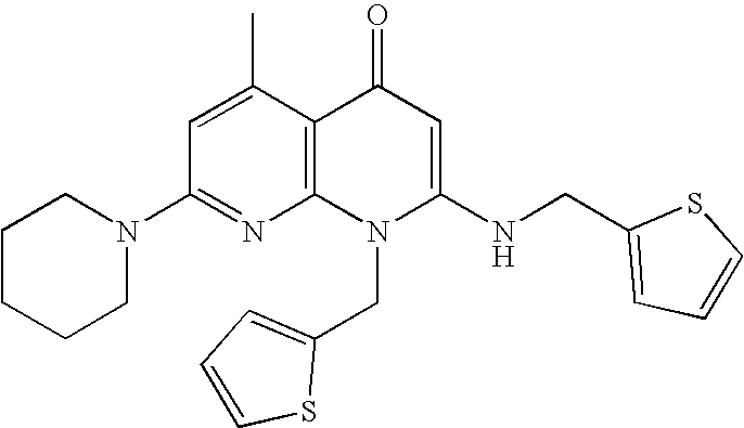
C1(N2CCCCC2)=NC2=C(C(C)=C1)C(=O)C=C(NCC1=CC=CS1)N2CC1=CC=CS1
